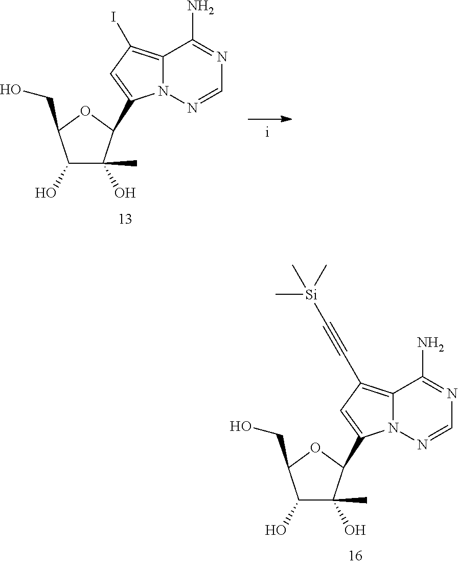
C1(O)C(C)(O)C(C2=CC(I)=C3N2N=CN=C3N)OC1CO.C1(O)C(C)(O)C(C2=CC(C#C[Si](C)(C)C)=C3N2N=CN=C3N)OC1CO
